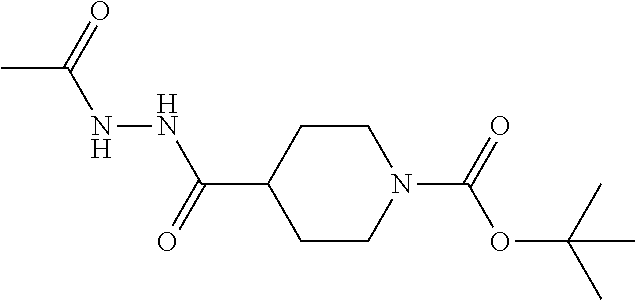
C1CC(C(NNC(C)=O)=O)CCN1C(=O)OC(C)(C)C
